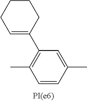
CC1=CC(C2=CCCCC2)=C(C)C=C1
